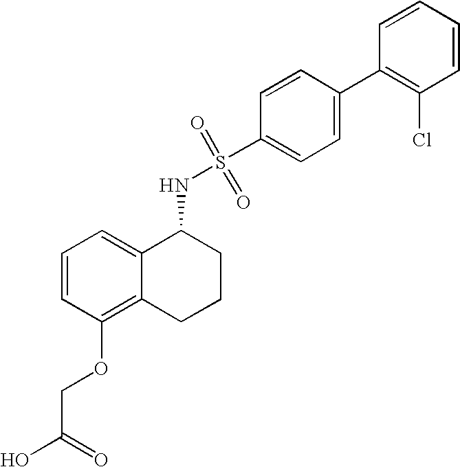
C1=CC(OCC(O)=O)=C2C(=C1)C(NS(C1=CC=C(C3=C(Cl)C=CC=C3)C=C1)(=O)=O)CCC2
